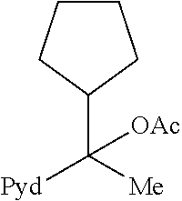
C1(C([Me])([Pyd])[OAc])CCCC1
